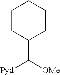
C1(C([OMe])[Pyd])CCCCC1
